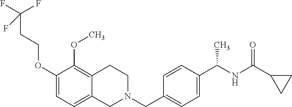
C1(OCCC(F)(F)F)=CC=C2C(=C1OC)CCN(CC1=CC=C(C(NC(C3CC3)=O)C)C=C1)C2
